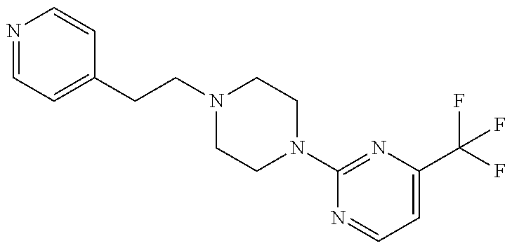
N1=CC=C(CCN2CCN(C3=NC(C(F)(F)F)=CC=N3)CC2)C=C1
